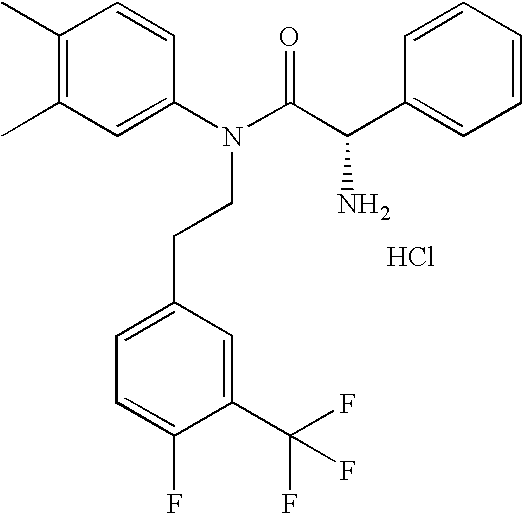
C1(C)=C(C)C=C(N(C(C(C2=CC=CC=C2)N)=O)CCC2=CC=C(F)C(C(F)(F)F)=C2)C=C1.Cl
